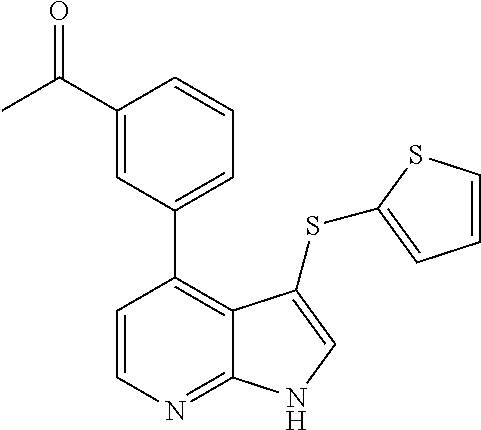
C1(C(C)=O)=CC(C2=C3C(=NC=C2)NC=C3SC2=CC=CS2)=CC=C1
